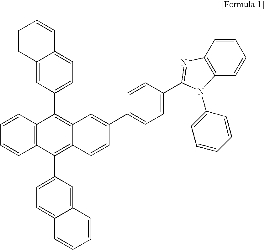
C12=C(C=CC=C1)C(C1=CC=C3C(=C1)C=CC=C3)=C1C(=C2C2=CC=C3C(=C2)C=CC=C3)C=CC(C2=CC=C(C3=NC4=C(C=CC=C4)N3C3=CC=CC=C3)C=C2)=C1
